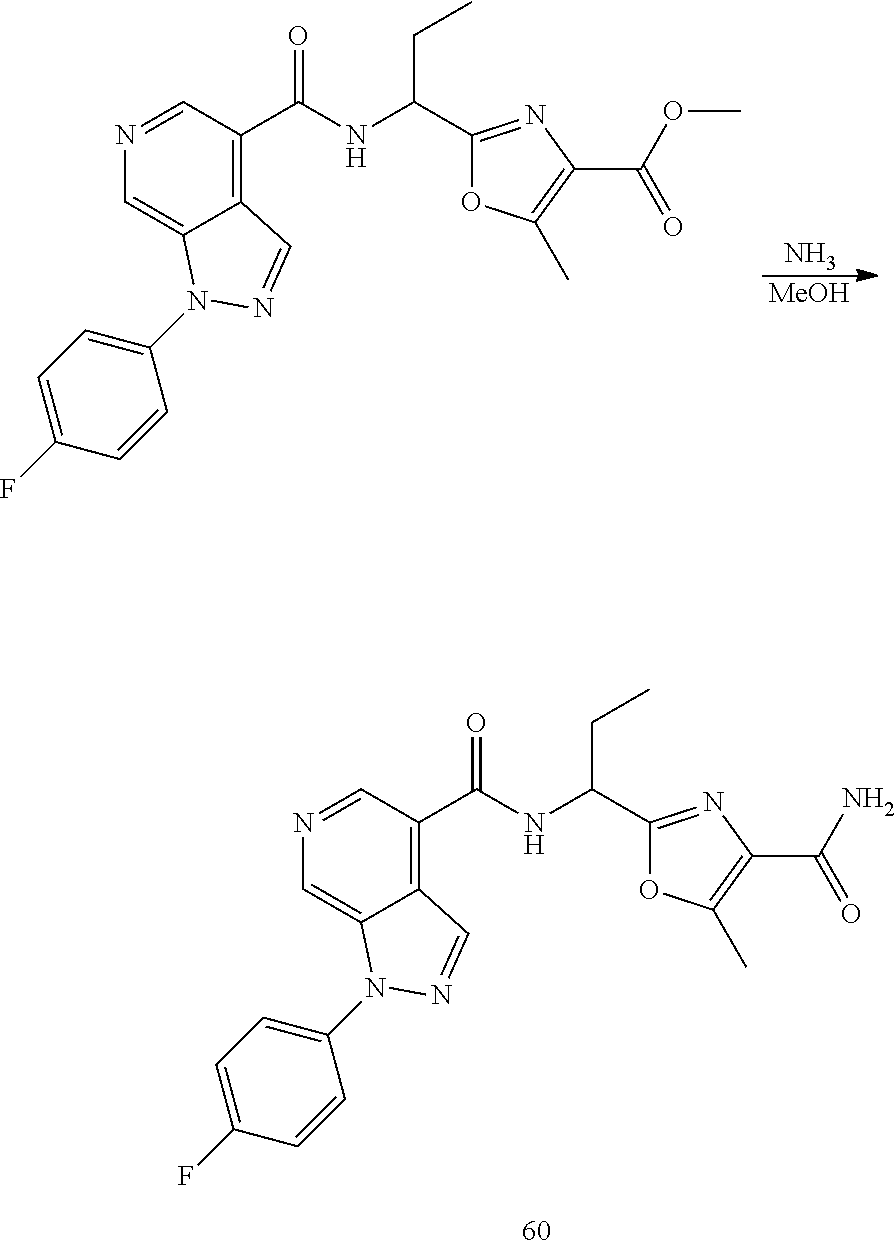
N1=CC(C(=O)NC(C2=NC(C(=O)OC)=C(C)O2)CC)=C2C(=C1)N(C1=CC=C(F)C=C1)N=C2.N.[MeOH].N1=CC(C(=O)NC(C2=NC(C(=O)N)=C(C)O2)CC)=C2C(=C1)N(C1=CC=C(F)C=C1)N=C2
